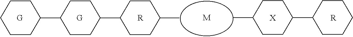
C1CCCCC1C1CCC(C2CCC(C)CC2)CC1.CC1CCC(C2CCCCC2)CC1.[R].[M].[X].[R]
